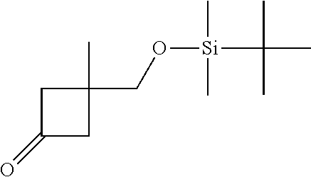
C1(CO[Si](C(C)(C)C)(C)C)(C)CC(=O)C1
